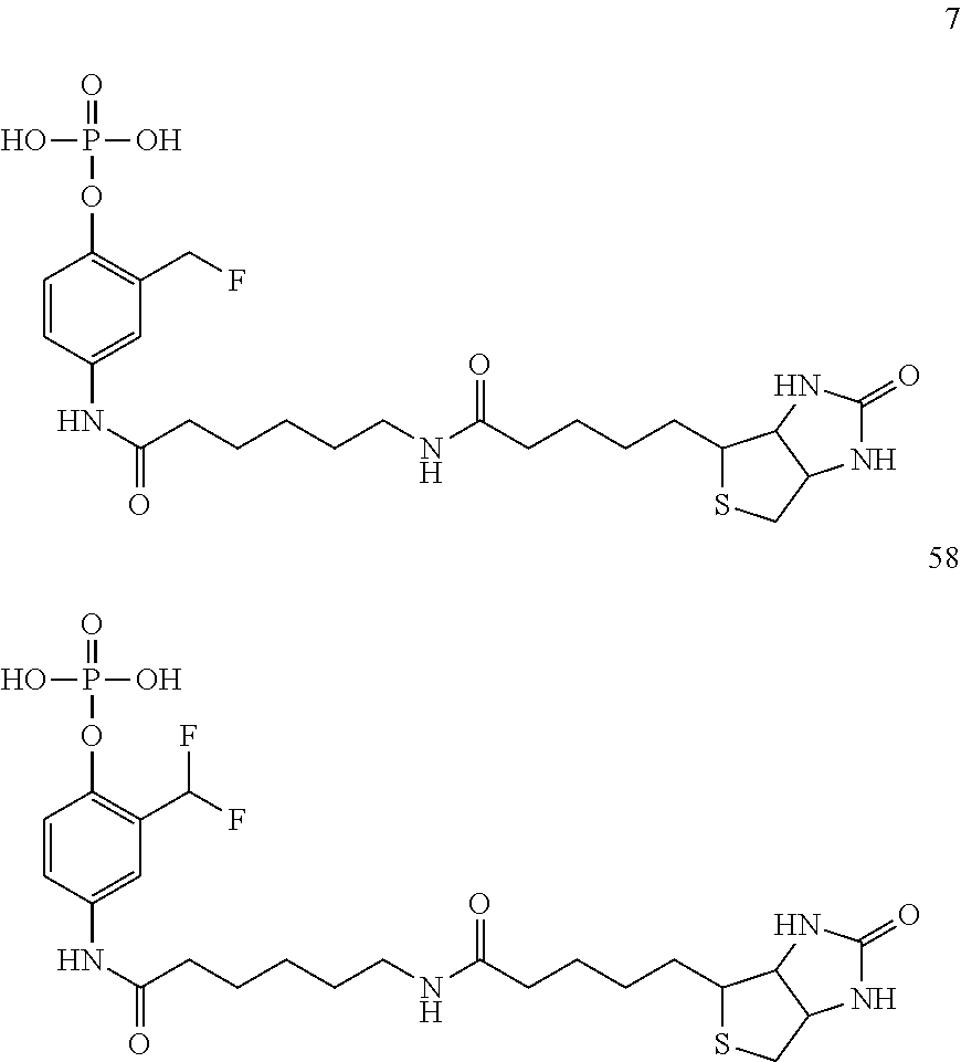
C1=CC(NC(CCCCCNC(CCCCC2SCC3C2NC(=O)N3)=O)=O)=CC(CF)=C1OP(=O)(O)O.C1=CC(NC(CCCCCNC(CCCCC2SCC3C2NC(=O)N3)=O)=O)=CC(C(F)F)=C1OP(=O)(O)O
